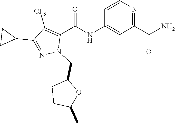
C1=CN=C(C(N)=O)C=C1NC(C1=C([CF3])C(C2CC2)=NN1CC1CCC(C)O1)=O
